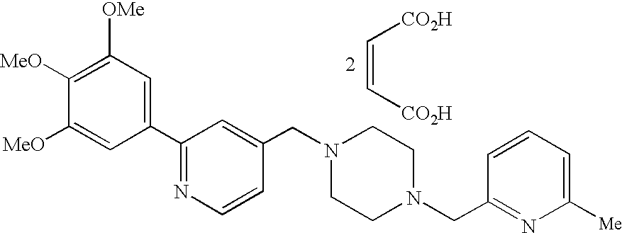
C(=C[CO2H])[CO2H].C1(C2=NC=CC(CN3CCN(CC4=NC([Me])=CC=C4)CC3)=C2)=CC([OMe])=C([MeO])C([MeO])=C1
